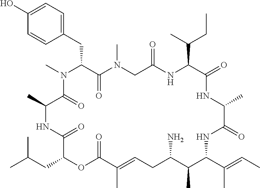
C1(O)=CC=C(CC2C(=O)N(C)CC(=O)NC(C(C)CC)C(=O)NC(C)C(=O)NC(C(C)=CC)C(C)C(N)CC=C(C)C(=O)OC(CC(C)C)C(=O)NC(C)C(=O)N2C)C=C1
